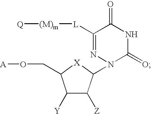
C1([Y])C([Z])C(N2N=C([L][(M)m][Q])C(=O)NC2=O)[X]C1CO[A]
